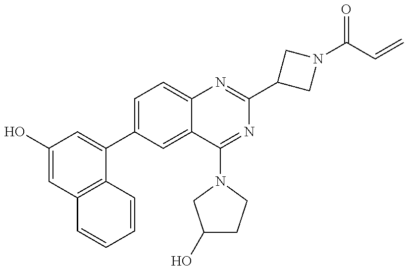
C1(O)=CC2=C(C(C3=CC=C4C(=C3)C(N3CCC(O)C3)=NC(C3CN(C(C=C)=O)C3)=N4)=C1)C=CC=C2
